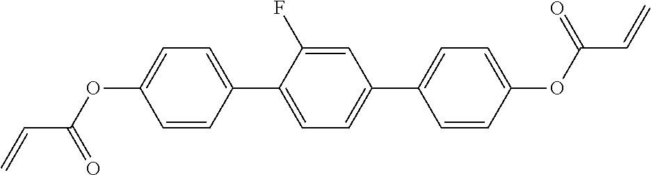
C1=CC(C2=CC=C(C3=CC=C(OC(C=C)=O)C=C3)C=C2F)=CC=C1OC(=O)C=C
